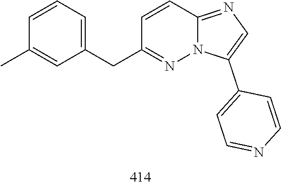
C1(CC2=CC=CC(C)=C2)=NN2C(=NC=C2C2=CC=NC=C2)C=C1
